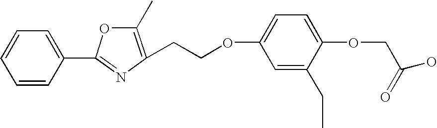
C1=CC(C2=NC(CCOC3=CC=C(OCC(=O)O)C(CC)=C3)=C(C)O2)=CC=C1
